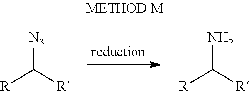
[N3]C([R])[R].NC([R])[R]
